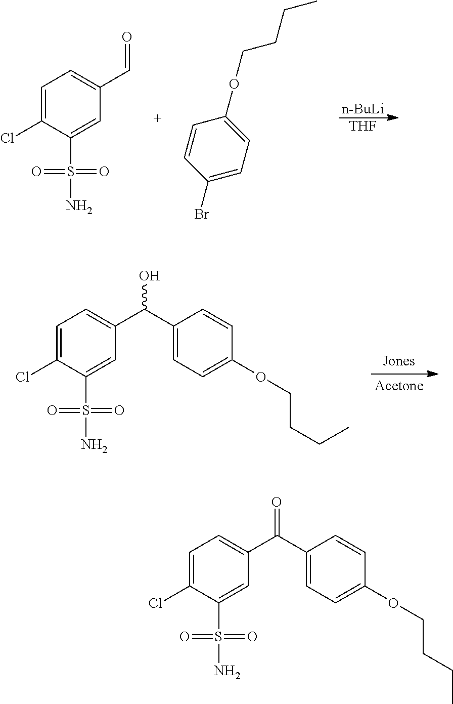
C1=C(Cl)C(S(=O)(=O)N)=CC(C(C2=CC=C(OCCCC)C=C2)=O)=C1.[n-BuLi].[THF].C1=CC(Br)=CC=C1OCCCC.C1=C(Cl)C(S(=O)(=O)N)=CC(C=O)=C1.C1=C(Cl)C(S(=O)(=O)N)=CC(C(C2=CC=C(OCCCC)C=C2)O)=C1
